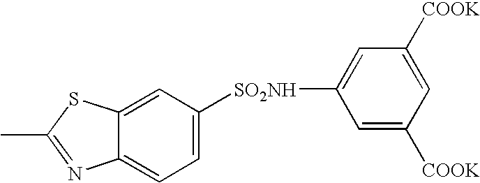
C12=CC([SO2NH]C3=CC([COOK])=CC([COOK])=C3)=CC=C1N=C(C)S2
